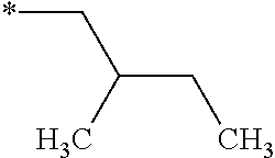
C(CC)(C)C*
